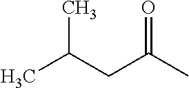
CC(CC(C)=O)C
